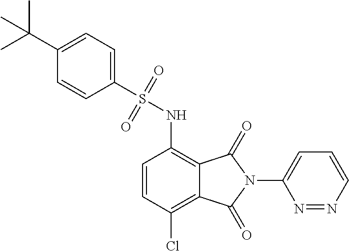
C1(S(NC2=C3C(=C(Cl)C=C2)C(=O)N(C2=CC=CN=N2)C3=O)(=O)=O)=CC=C(C(C)(C)C)C=C1
